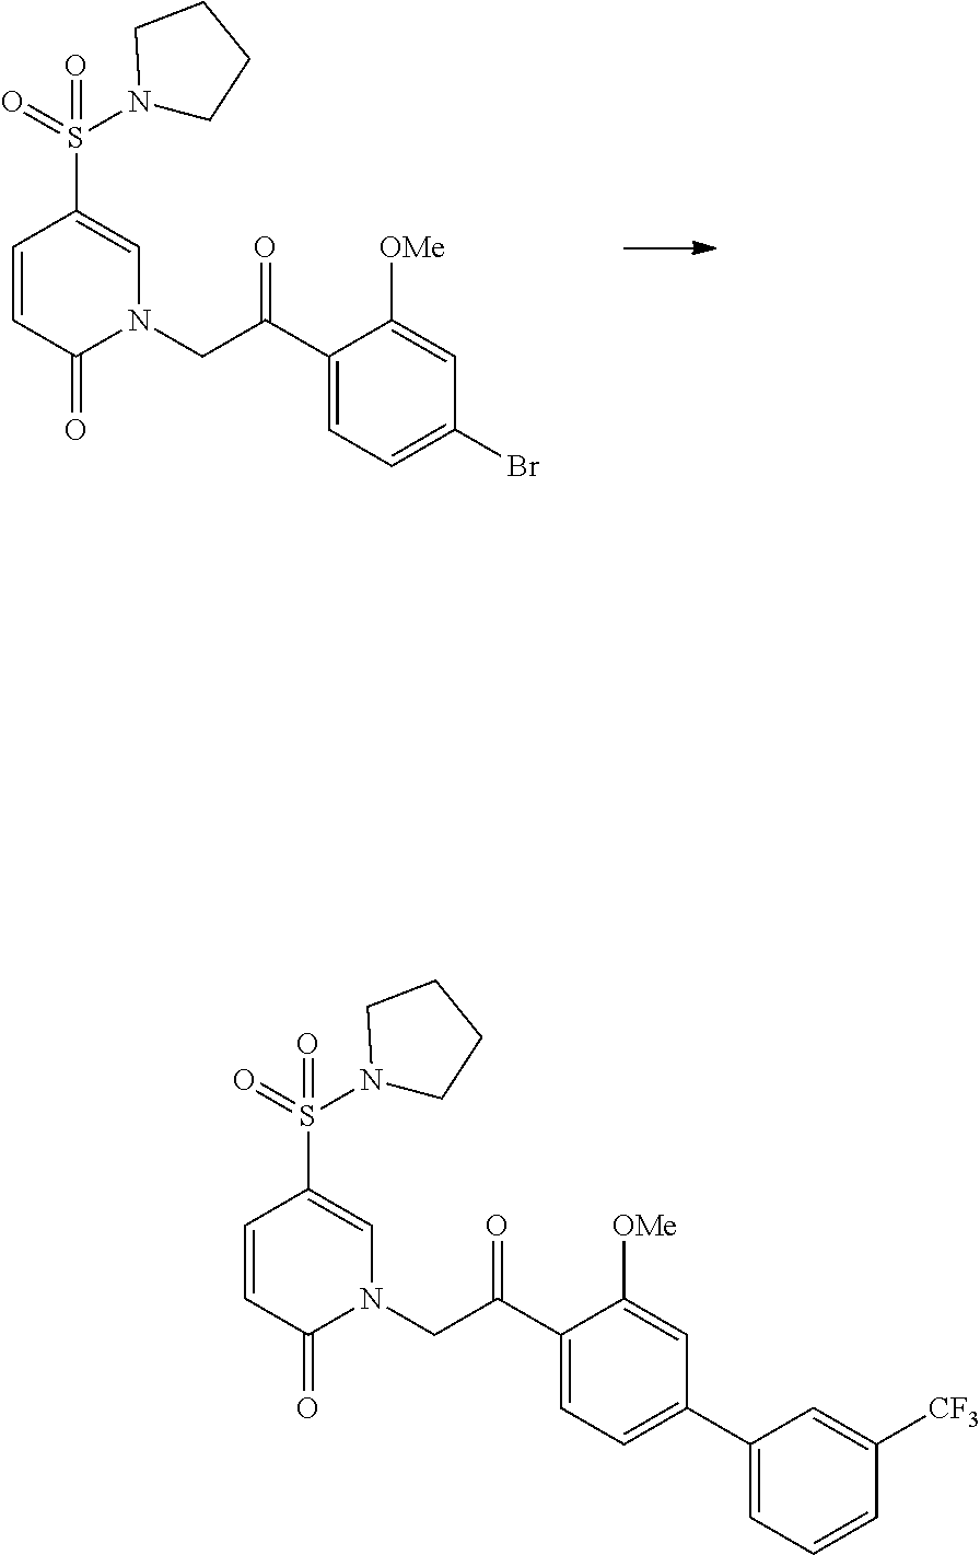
C1=CC(=O)N(CC(C2=CC=C(C3=CC=CC([CF3])=C3)C=C2[OMe])=O)C=C1S(=O)(=O)N1CCCC1.C1=CC(=O)N(CC(C2=CC=C(Br)C=C2[OMe])=O)C=C1S(=O)(=O)N1CCCC1
